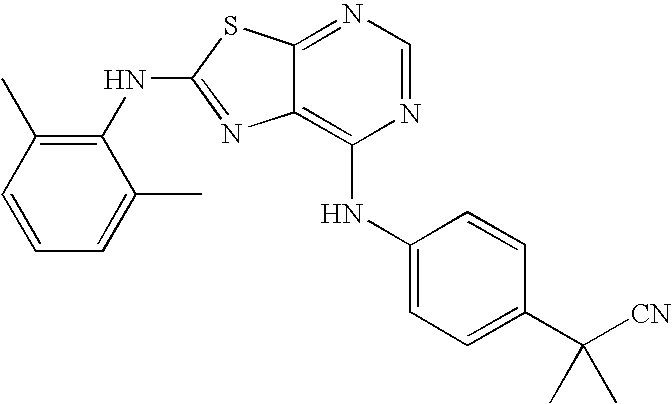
N1=CN=C2C(=C1NC1=CC=C(C([CN])(C)C)C=C1)N=C(NC1=C(C)C=CC=C1C)S2
